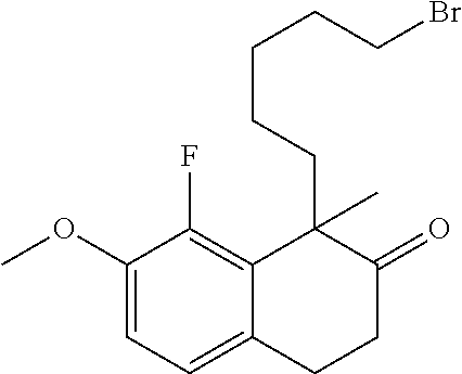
C1(OC)=CC=C2C(=C1F)C(CCCCCBr)(C)C(=O)CC2
